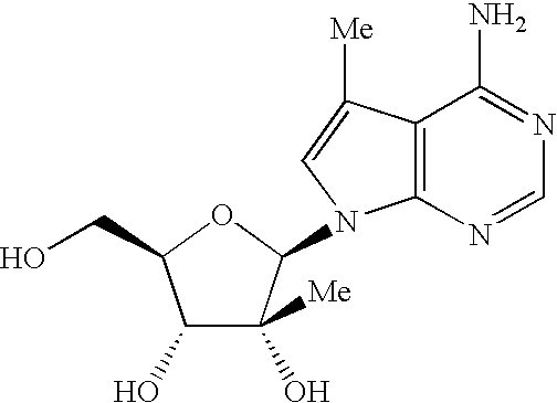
C1(O)C(O)([Me])C(N2C3=C(C([Me])=C2)C(N)=NC=N3)OC1CO
